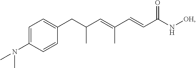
C1=C(N(C)C)C=CC(CC(C=C(C=CC(N[OH])=O)C)C)=C1
